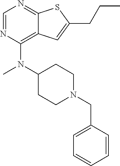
C1=NC(N(C2CCN(CC3=CC=CC=C3)CC2)C)=C2C(=N1)SC(CCC)=C2
